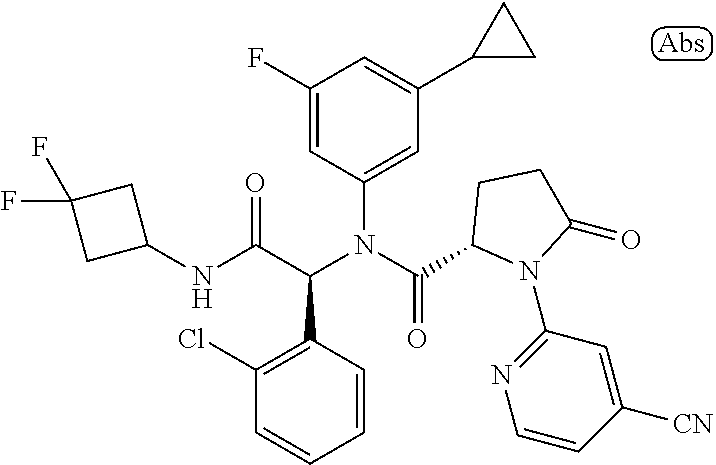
N(C(C(N(C(=O)C1N(C2=NC=CC([CN])=C2)C(=O)CC1)C1=CC(C2CC2)=CC(F)=C1)C1=C(Cl)C=CC=C1)=O)C1CC(F)(F)C1
